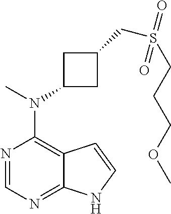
N1=CN=C2C(=C1N(C)C1CC(CS(CCCOC)(=O)=O)C1)C=CN2
